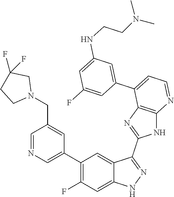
C1=NC=C(C2=C(F)C=C3C(=C2)C(C2=NC4=C(N2)N=CC=C4C2=CC(NCCN(C)C)=CC(F)=C2)=NN3)C=C1CN1CC(F)(F)CC1
